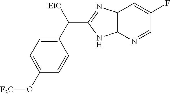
C12=C(N=CC(F)=C1)NC(C(C1=CC=C(O[F3C])C=C1)[EtO])=N2
